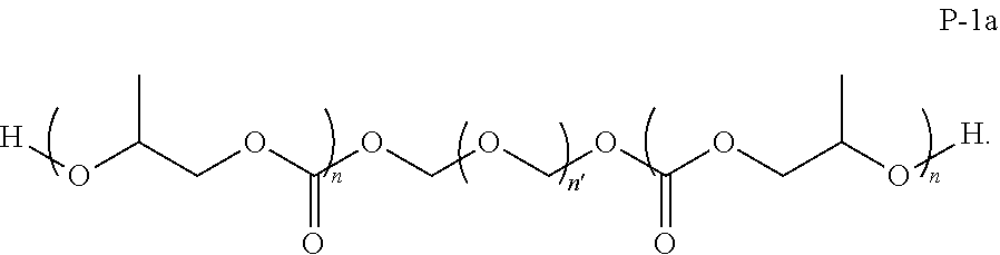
[H]OC(COC(OCOCOC(OCC(O[H])C)=O)=O)C
